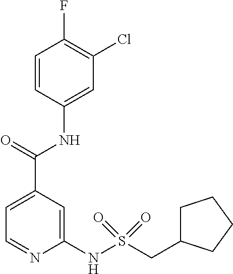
C1=C(C(=O)NC2=CC(Cl)=C(F)C=C2)C=C(NS(CC2CCCC2)(=O)=O)N=C1
